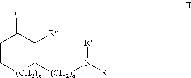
C1C[(CH2)m]C([(CH2)n]N([R])[R])C([R])C1=O
